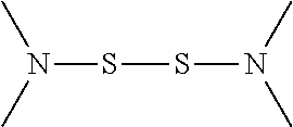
N(SSN(C)C)(C)C
